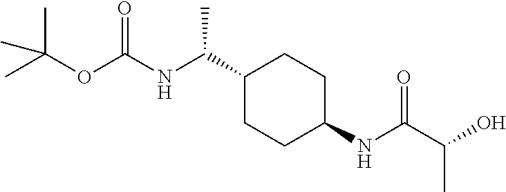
C(NC(C1CCC(NC(C(O)C)=O)CC1)C)(OC(C)(C)C)=O
